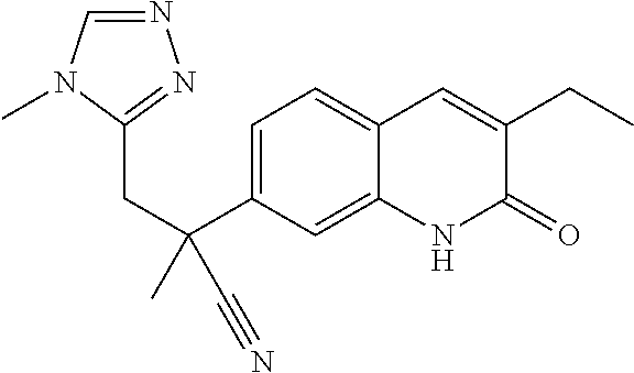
C(C(C1=CC=C2C(=C1)NC(=O)C(CC)=C2)(C)C#N)C1=NN=CN1C
